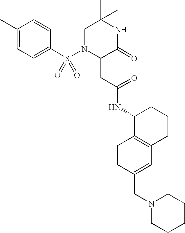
C1(C)=CC=C(S(N2C(CC(NC3C4=C(CCC3)C=C(CN3CCCCC3)C=C4)=O)C(=O)NC(C)(C)C2)(=O)=O)C=C1
